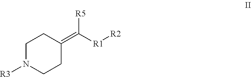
C1CC(=C([R1][R2])[R5])CCN1[R3]
